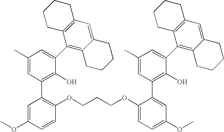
C1(C)=CC(C2=C(OCCCOC3=CC=C(OC)C=C3C3=C(O)C(C4=C5C(=CC6=C4CCCC6)CCCC5)=CC(C)=C3)C=CC(OC)=C2)=C(O)C(C2=C3C(=CC4=C2CCCC4)CCCC3)=C1
